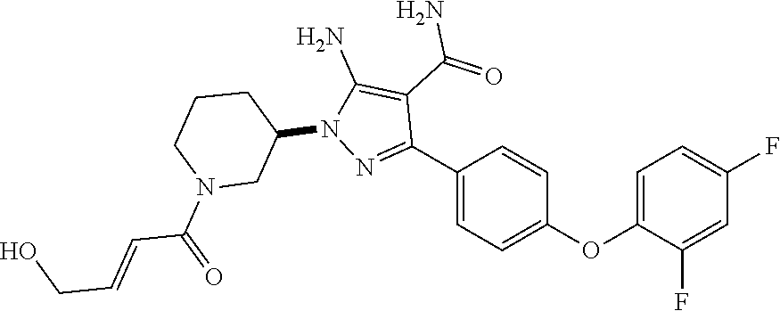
N1=C(C2=CC=C(OC3=CC=C(F)C=C3F)C=C2)C(C(N)=O)=C(N)N1C1CN(C(C=CCO)=O)CCC1
